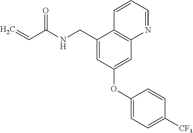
C1=C(CNC(C=C)=O)C2=C(C=C1OC1=CC=C([CF3])C=C1)N=CC=C2
